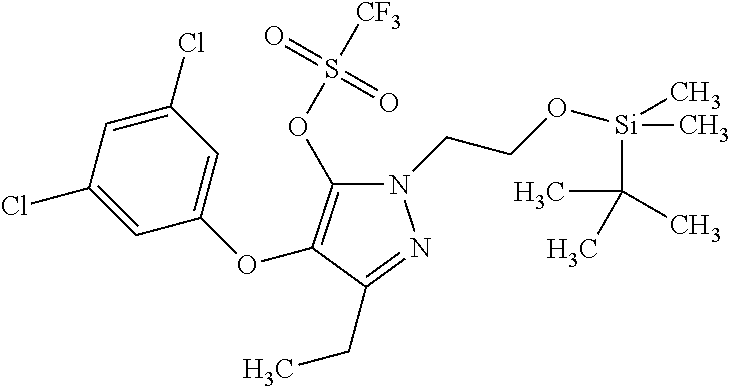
N1(CCO[Si](C)(C(C)(C)C)C)C(OS(=O)(=O)[CF3])=C(OC2=CC(Cl)=CC(Cl)=C2)C(CC)=N1
